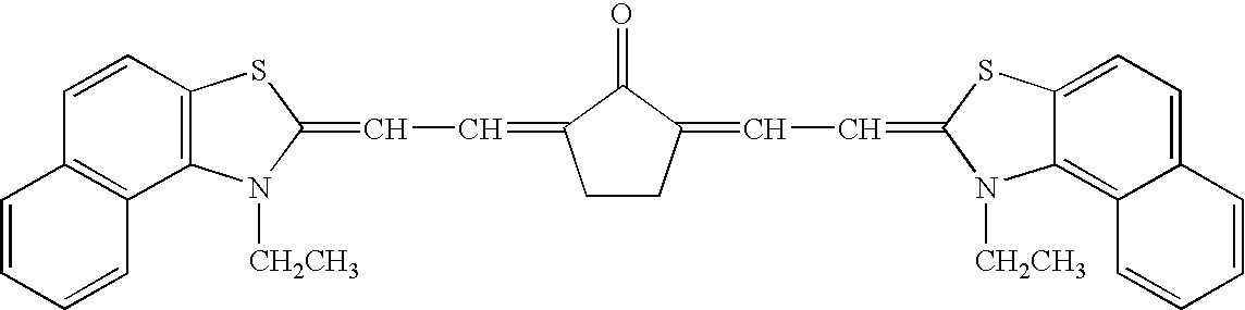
C1=CC2=C(C3=C1SC(=CC=C1CCC(=CC=C4SC5=CC=C6C(=C5N4[CH2CH3])C=CC=C6)C1=O)N3[CH2CH3])C=CC=C2
